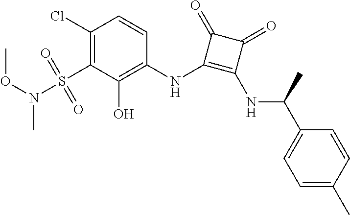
C1(Cl)=C(S(=O)(=O)N(OC)C)C(O)=C(NC2=C(NC(C)C3=CC=C(C)C=C3)C(=O)C2=O)C=C1
